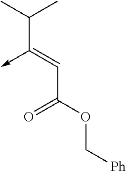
C(C(OC[Ph])=O)=C(C(C)C)->C
